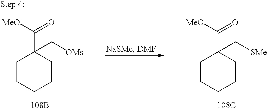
C1CCCCC1(C([MeO])=O)C[SMe].[108C].C1CCCCC1(C([MeO])=O)C[OMs].[108B]
